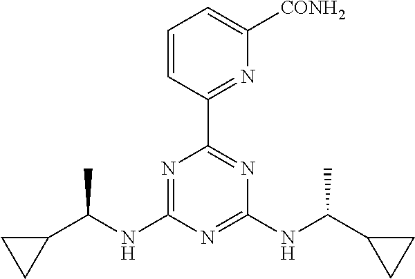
N1=C(NC(C2CC2)C)N=C(NC(C2CC2)C)N=C1C1=NC([CONH2])=CC=C1
